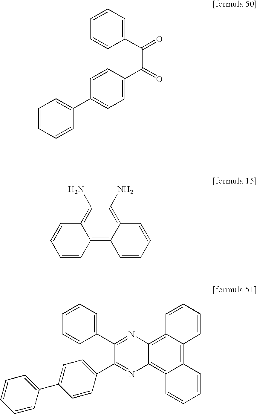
C1(C(=O)C(C2=CC=C(C3=CC=CC=C3)C=C2)=O)=CC=CC=C1.C12=C3C(=C(N)C(N)=C1C=CC=C2)C=CC=C3.C1(C2=NC3=C4C(=C5C(=C3N=C2C2=CC=C(C3=CC=CC=C3)C=C2)C=CC=C5)C=CC=C4)=CC=CC=C1
